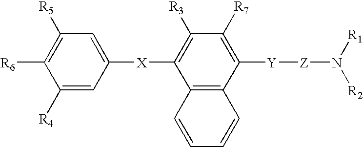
C1=C([X]C2=C([R3])C([R7])=C([Y][Z]N([R2])[R1])C3=C2C=CC=C3)C=C([R4])C([R6])=C1[R5]
